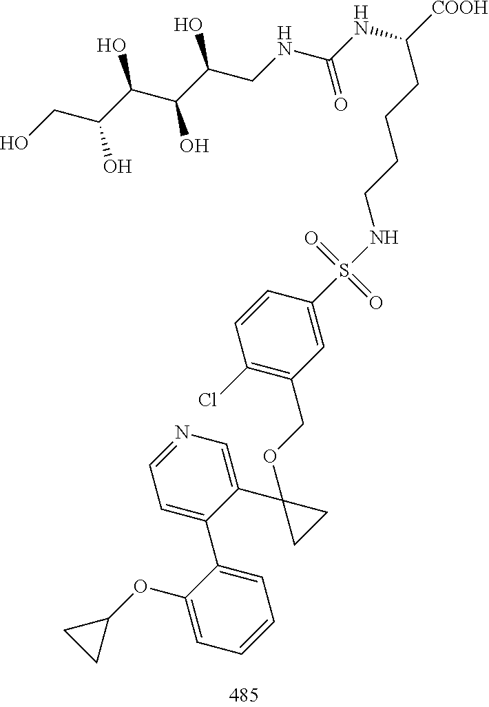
C(OC1(C2=CN=CC=C2C2=CC=CC=C2OC2CC2)CC1)C1=C(Cl)C=CC(S(NCCCCC(NC(NCC(C(C(C(CO)O)O)O)O)=O)[COOH])(=O)=O)=C1
